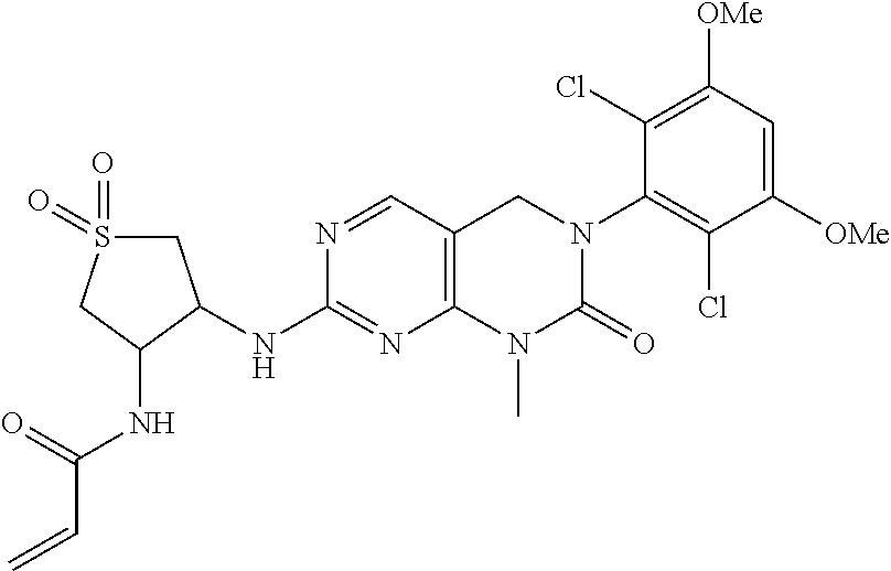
N(C1=NC2=C(C=N1)CN(C1=C(Cl)C([OMe])=CC([OMe])=C1Cl)C(=O)N2C)C1C(NC(C=C)=O)CS(=O)(=O)C1
